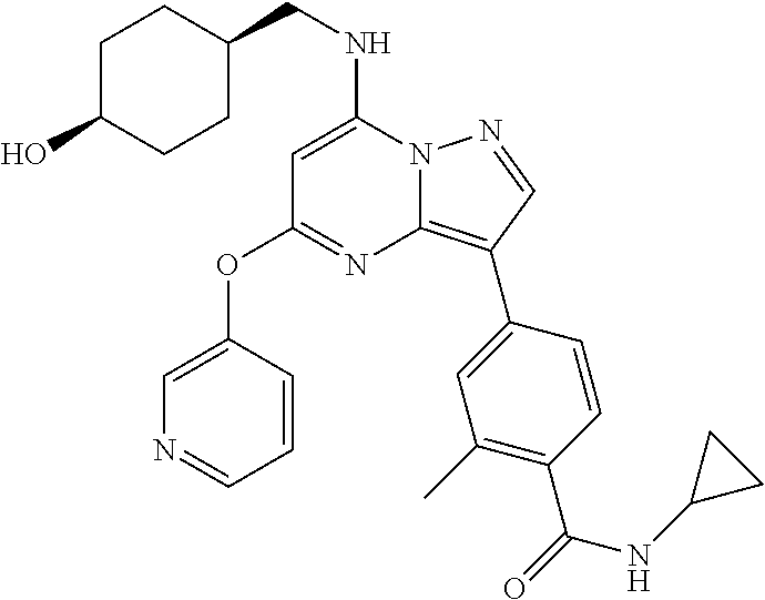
N12C(=C(C3=CC(C)=C(C(=O)NC4CC4)C=C3)C=N1)N=C(OC1=CN=CC=C1)C=C2NCC1CCC(O)CC1
